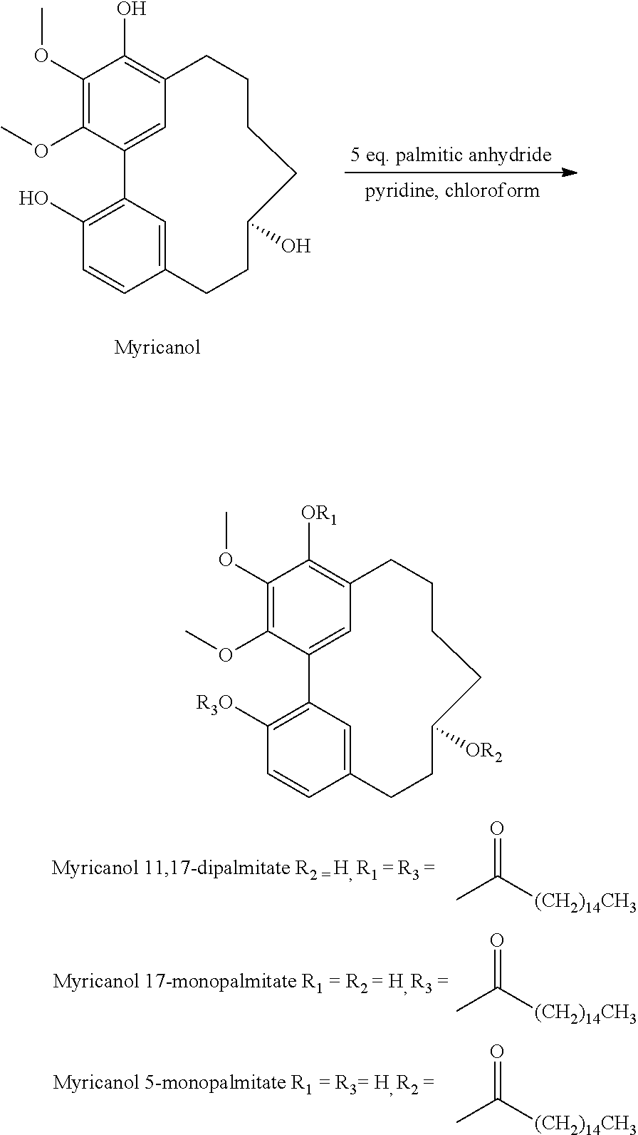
C1(OC)=C(OC)C2=CC(=C1O)CCCCC(O)CCC1=CC2=C(O)C=C1.[5 eq. palmitic anhydride].C1(OC)=C(OC)C2=CC(=C1[OR1])CCCCC([OR2])CCC1=CC2=C([R3O])C=C1.O=C([(CH2)14CH3])C.O=C([(CH2)14CH3])C.O=C([(CH2)14CH3])C
